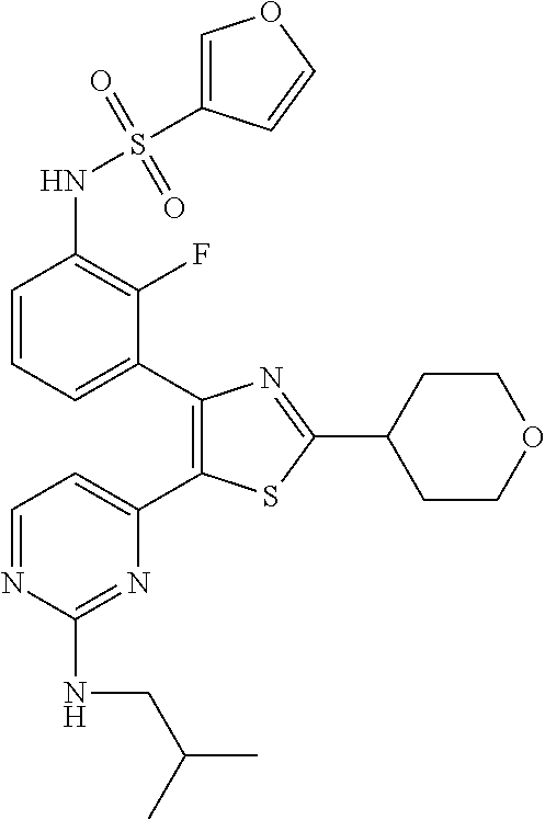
C1=CC=C(C2=C(C3=CC=NC(NCC(C)C)=N3)SC(C3CCOCC3)=N2)C(F)=C1NS(C1=COC=C1)(=O)=O
